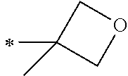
CC1(C)COC1
